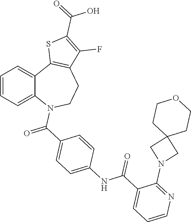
C1=CC=C2C(=C1)C1=C(CCN2C(C2=CC=C(NC(C3=CC=CN=C3N3CC4(C3)CCOCC4)=O)C=C2)=O)C(F)=C(C(=O)O)S1
